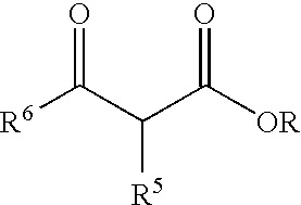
[R6]C(C(C([OR])=O)[R5])=O
